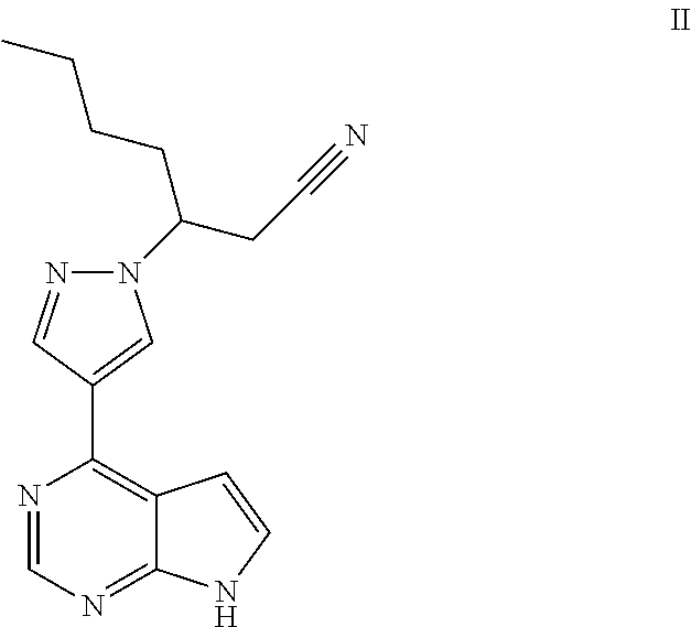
N1(C(CCCC)CC#N)N=CC(C2=C3C(=NC=N2)NC=C3)=C1
